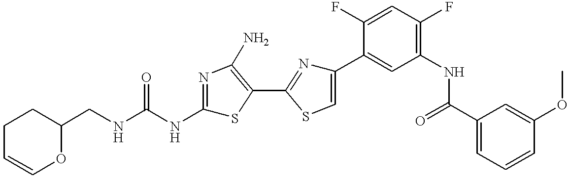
C1=COC(CNC(NC2=NC(N)=C(C3=NC(C4=CC(NC(C5=CC=CC(OC)=C5)=O)=C(F)C=C4F)=CS3)S2)=O)CC1
